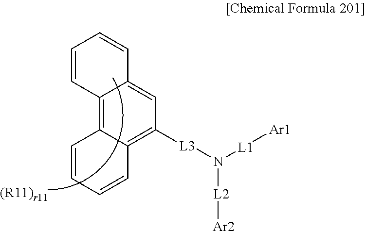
C12=C3C(=C([L3]N([L2][Ar2])[L1][Ar1])C=C1C=CC=C2)C=CC=C3
